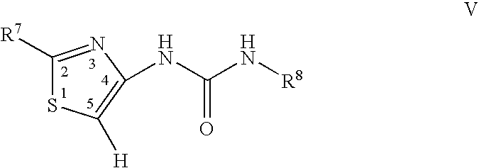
C1([H])=C(NC(N[R8])=O)N=C([R7])S1
